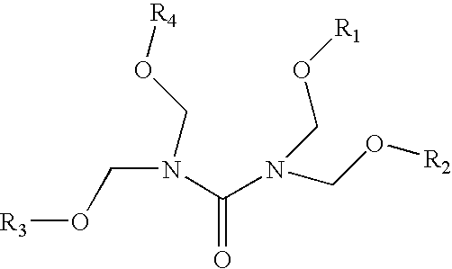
C(=O)(N(CO[R2])CO[R1])N(CO[R3])CO[R4]
